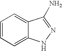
C1=CC=C2C(=C1)C(N)=NN2
